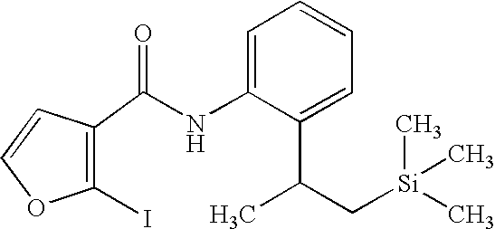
C1(I)=C(C(NC2=CC=CC=C2C(C)C[Si](C)(C)C)=O)C=CO1
